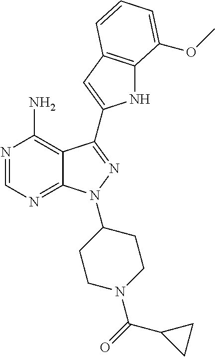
N1=CN=C2C(=C1N)C(C1=CC3=C(N1)C(OC)=CC=C3)=NN2C1CCN(C(=O)C2CC2)CC1
